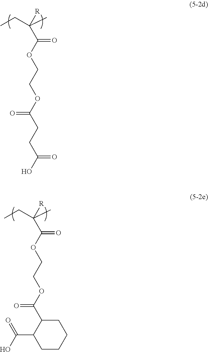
CCC(C)(C(OCCOC(CCC(O)=O)=O)=O)[R].CCC(C)(C(OCCOC(C1C(C(=O)O)CCCC1)=O)=O)[R]
